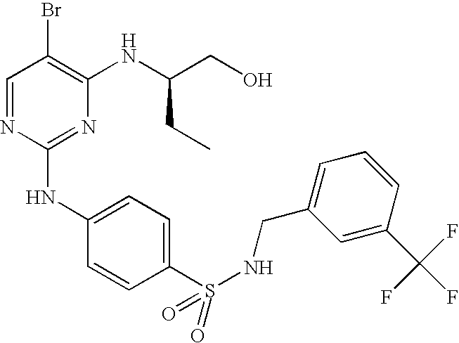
C1=NC(NC2=CC=C(S(=O)(=O)NCC3=CC=CC(C(F)(F)F)=C3)C=C2)=NC(NC(CO)CC)=C1Br
